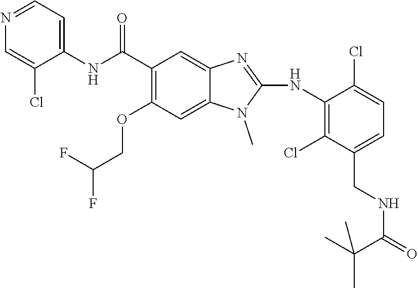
N1=CC=C(NC(C2=C(OCC(F)F)C=C3C(=C2)N=C(NC2=C(Cl)C(CNC(=O)C(C)(C)C)=CC=C2Cl)N3C)=O)C(Cl)=C1
